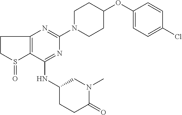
C1(NC2CCC(=O)N(C)C2)=NC(N2CCC(OC3=CC=C(Cl)C=C3)CC2)=NC2=C1S(=O)CC2
